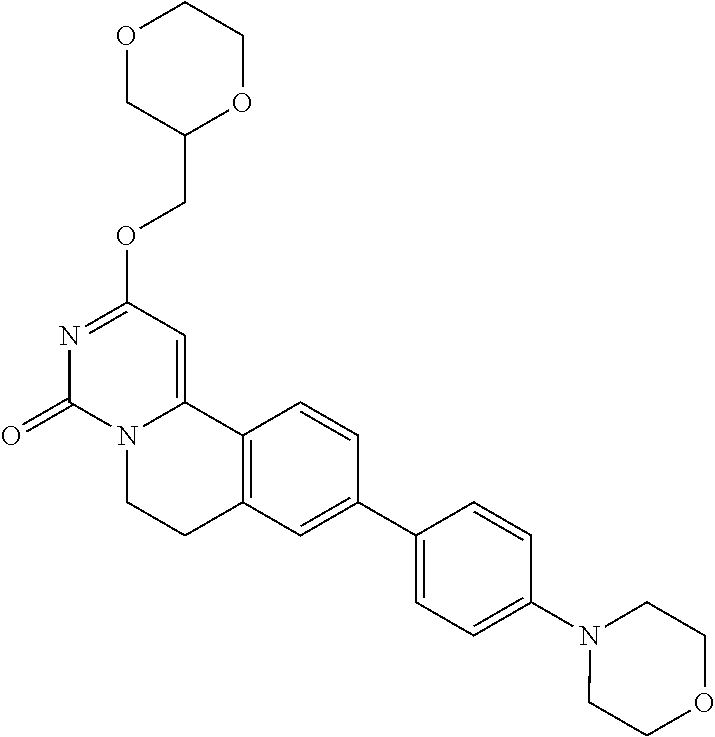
O1CC(COC2=NC(=O)N3C(=C2)C2=C(CC3)C=C(C3=CC=C(N4CCOCC4)C=C3)C=C2)OCC1
